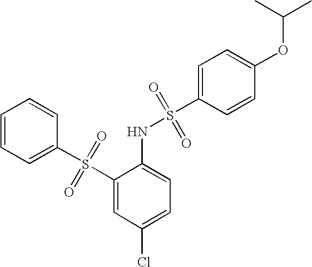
C1=CC=C(S(C2=CC(Cl)=CC=C2NS(C2=CC=C(OC(C)C)C=C2)(=O)=O)(=O)=O)C=C1
